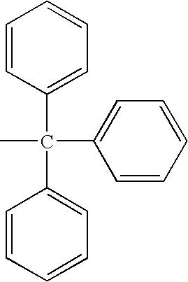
C1=CC(C(C2=CC=CC=C2)(C2=CC=CC=C2)C)=CC=C1
